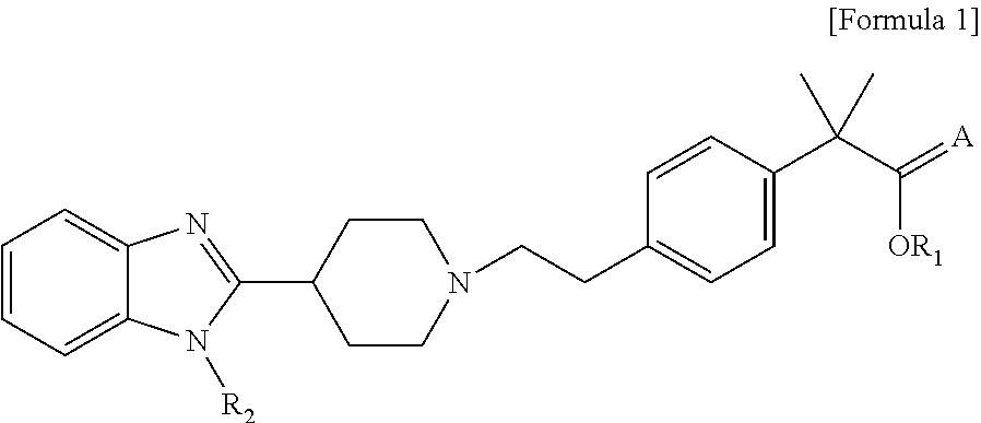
C1=CC=C2C(=C1)N=C(C1CCN(CCC3=CC=C(C(C(=[A])[OR1])(C)C)C=C3)CC1)N2[R2]
